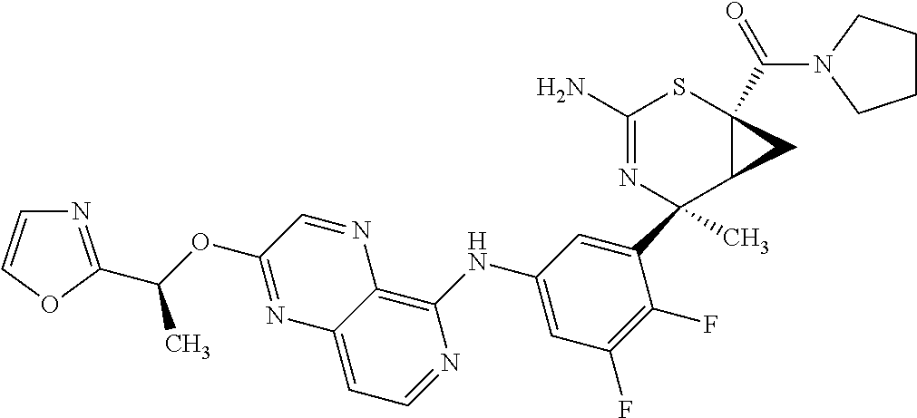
C1(C2(C)N=C(N)SC3(C(=O)N4CCCC4)C2C3)=CC(NC2=C3C(=CC=N2)N=C(OC(C)C2=NC=CO2)C=N3)=CC(F)=C1F
